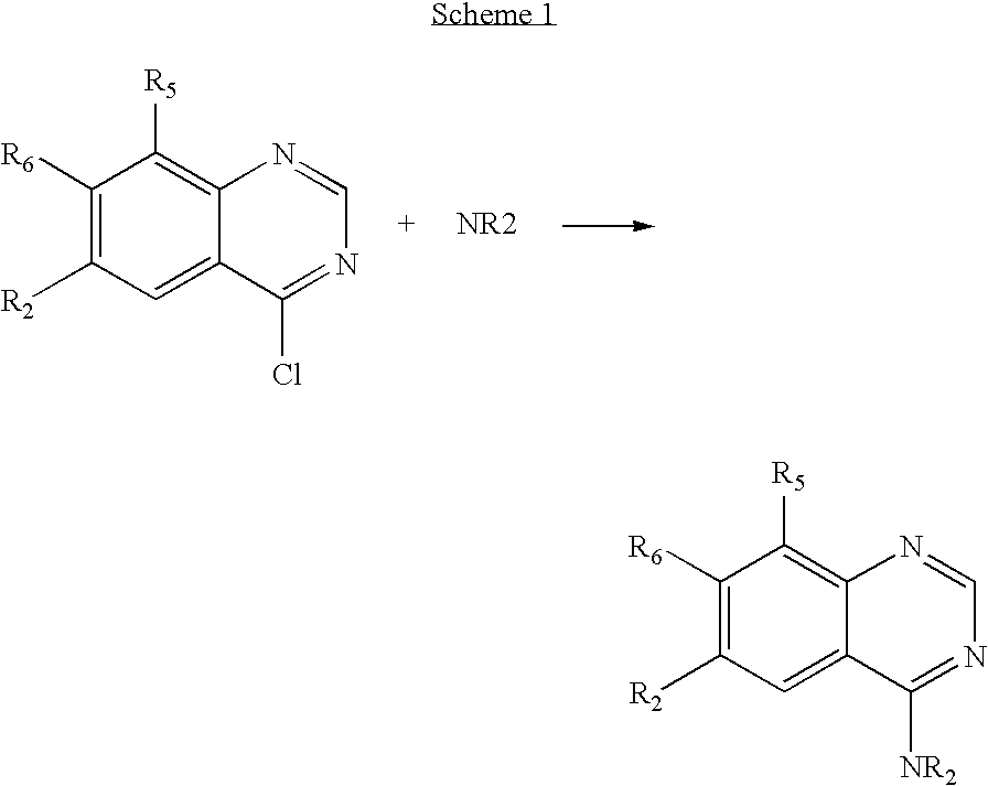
C1([R6])=C([R2])C=C2C(=C1[R5])N=CN=C2Cl.C1([R6])=C([R2])C=C2C(=C1[R5])N=CN=C2[NR2]
